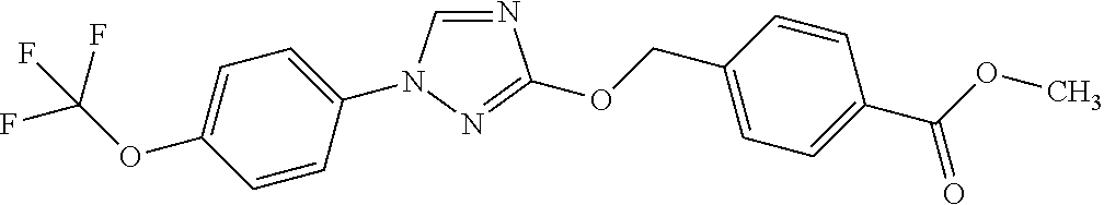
N1=CN(C2=CC=C(OC(F)(F)F)C=C2)N=C1OCC1=CC=C(C(OC)=O)C=C1
